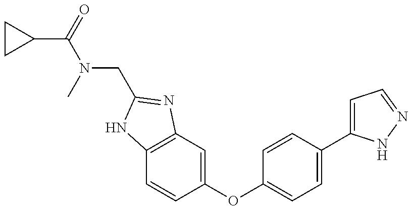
C1CC1C(=O)N(C)CC1=NC2=C(C=CC(OC3=CC=C(C4=CC=NN4)C=C3)=C2)N1
